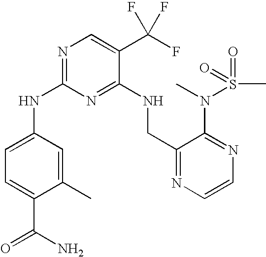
C1(NC2=NC=C(C(F)(F)F)C(NCC3=NC=CN=C3N(S(C)(=O)=O)C)=N2)=CC=C(C(N)=O)C(C)=C1
